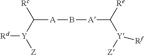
[Rc]C([Y]([Z])[Rd])[A]B[A]C([Re])[Y]([Z])[Rf]
